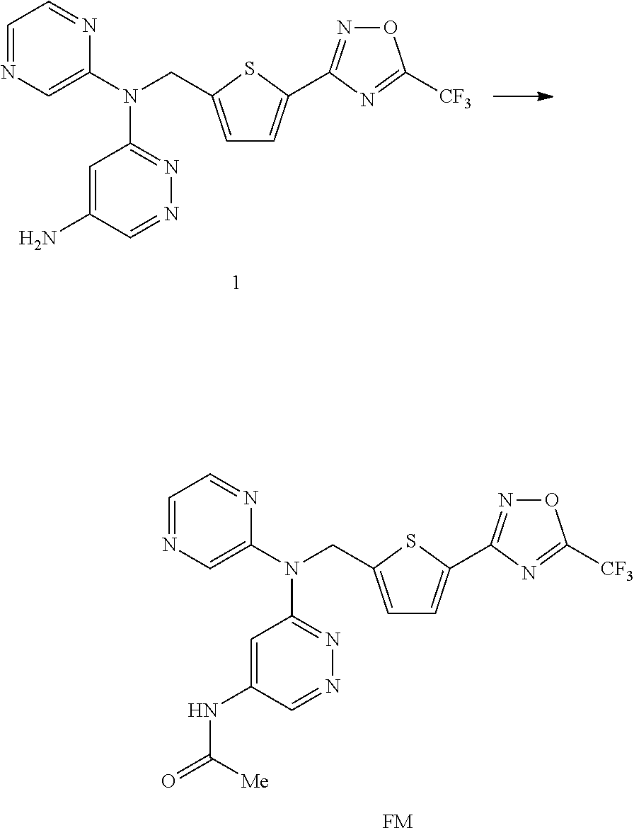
C1=NC=C(N(CC2=CC=C(C3=NOC([CF3])=N3)S2)C2=NN=CC(N)=C2)N=C1.C1=NC=C(N(CC2=CC=C(C3=NOC([CF3])=N3)S2)C2=NN=CC(NC(=O)[Me])=C2)N=C1.[FM]
